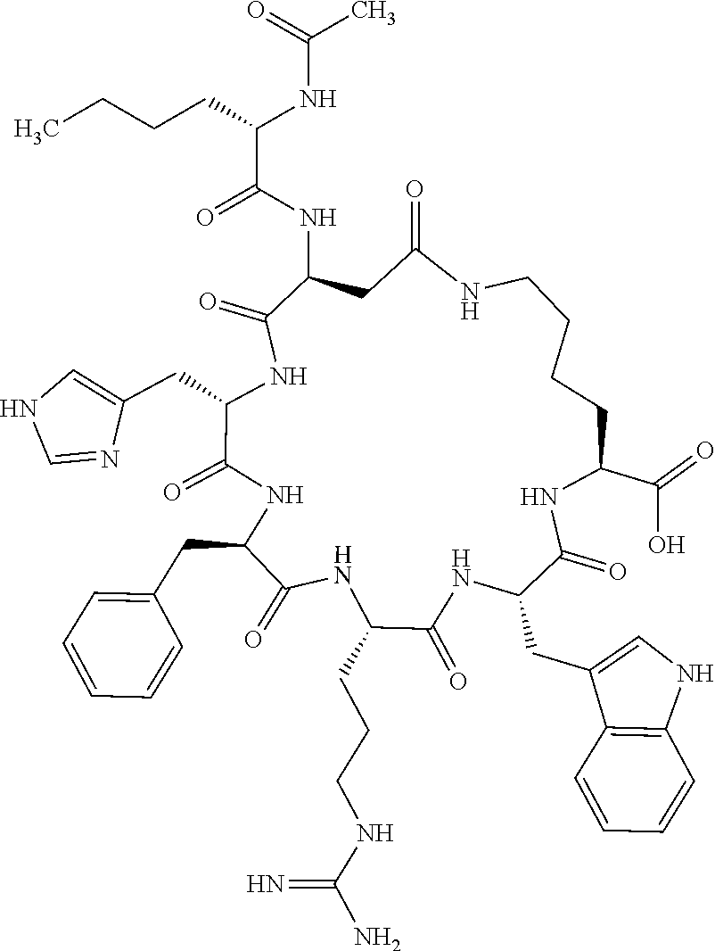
C1(CCCNC(N)=N)C(=O)NC(CC2=CNC3=C2C=CC=C3)C(=O)NC(C(O)=O)CCCCNC(=O)CC(NC(=O)C(NC(=O)C)CCCC)C(=O)NC(CC2=CNC=N2)C(=O)NC(CC2=CC=CC=C2)C(=O)N1
